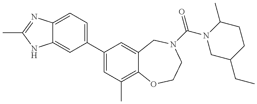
C12=CC(C3=CC(C)=C4C(=C3)CN(C(=O)N3CC(CC)CCC3C)CCO4)=CC=C1N=C(C)N2
